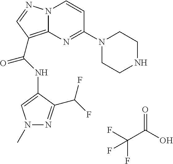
FC(C(O)=O)(F)F.N(C(=O)C1=C2N(N=C1)C=CC(N1CCNCC1)=N2)C1=CN(C)N=C1C(F)F
